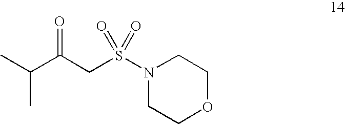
N1(S(CC(C(C)C)=O)(=O)=O)CCOCC1
